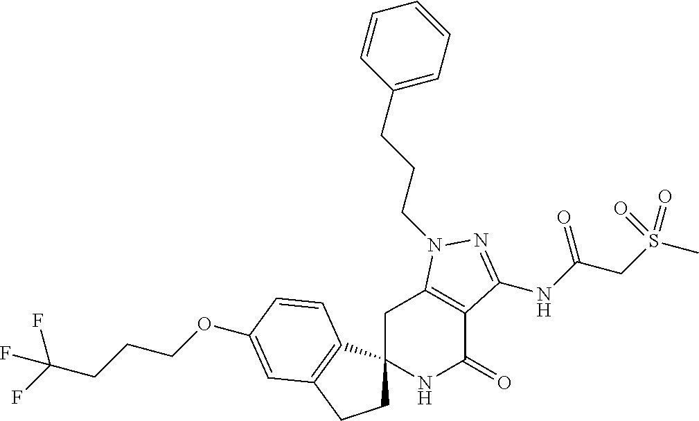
C1C2(C3=C(C1)C=C(OCCCC(F)(F)F)C=C3)NC(=O)C1=C(C2)N(CCCC2=CC=CC=C2)N=C1NC(CS(C)(=O)=O)=O
